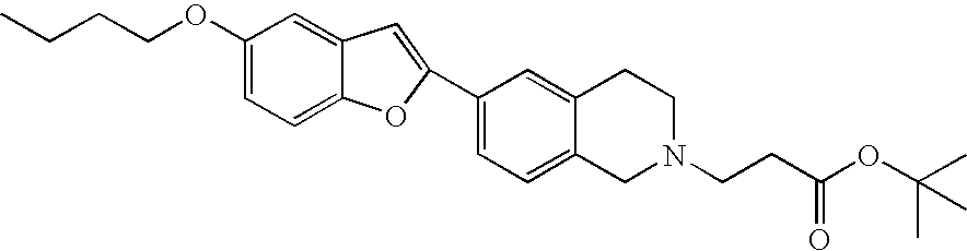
C12=CC(OCCCC)=CC=C1OC(C1=CC=C3C(=C1)CCN(CCC(OC(C)(C)C)=O)C3)=C2
